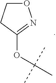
O1CCC(OC(C)(C)C)=N1
